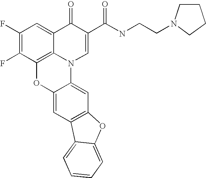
C1(F)=C(F)C2=C3C(=C1)C(=O)C(C(NCCN1CCCC1)=O)=CN3C1=CC3=C(C=C1O2)C1=CC=CC=C1O3
